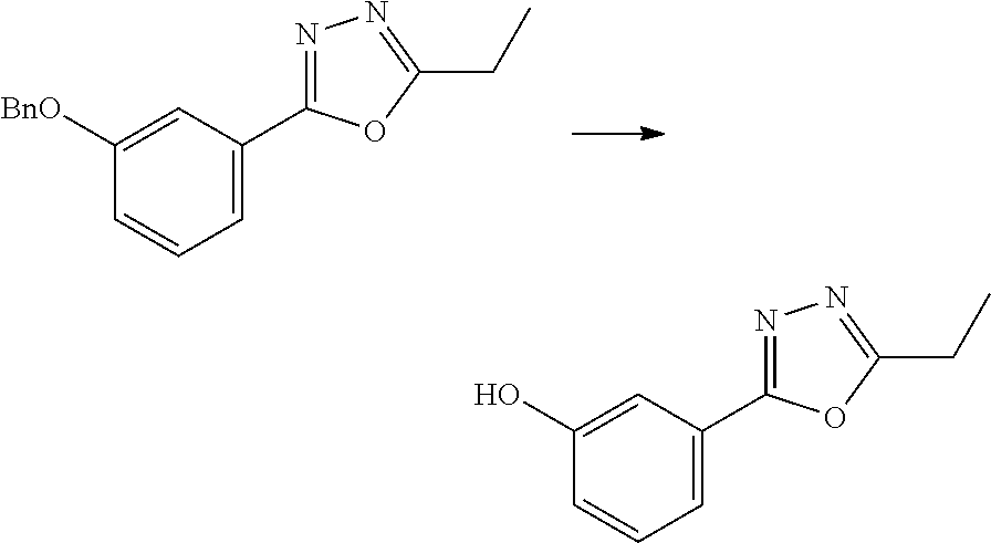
C1([BnO])=CC(C2=NN=C(CC)O2)=CC=C1.C1(O)=CC(C2=NN=C(CC)O2)=CC=C1
